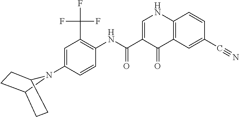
C1=C(N2C3CCC2CC3)C=CC(NC(=O)C2=CNC3=C(C2=O)C=C(C#N)C=C3)=C1C(F)(F)F
